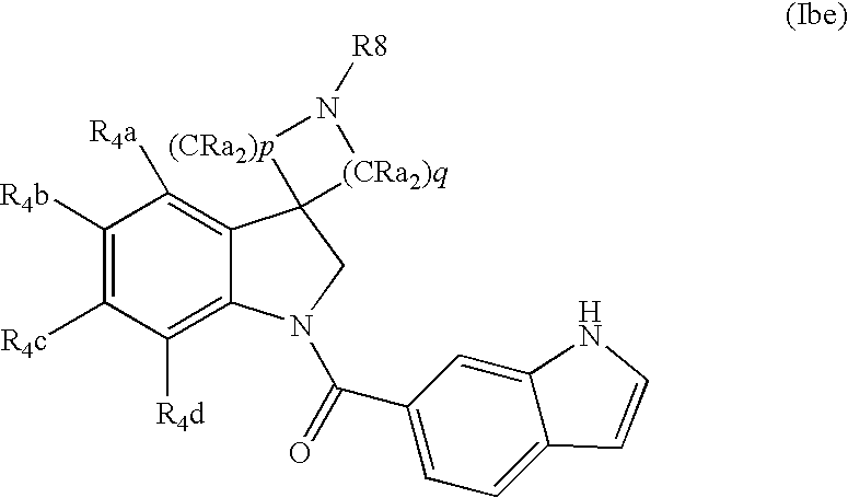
C1([R4b])=C([R4c])C([R4d])=C2C(=C1[R4a])C1(CN2C(=O)C2=CC=C3C(=C2)NC=C3)[(CRa2)q]N([R8])[(CRa2)p]1
